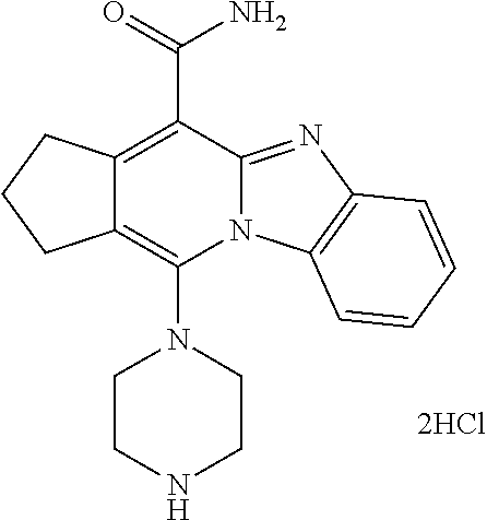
C12=C(N3CCNCC3)N3C(=NC4=C3C=CC=C4)C(C(N)=O)=C1CCC2.[2HCl]
